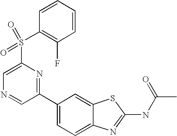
C1(C2=NC(S(C3=C(F)C=CC=C3)(=O)=O)=CN=C2)=CC=C2C(=C1)SC(NC(C)=O)=N2
